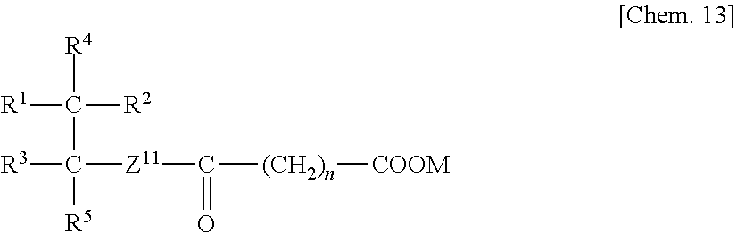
[R4]C(C([R5])([Z11]C(=O)[(CH2)n][COOM])[R3])([R2])[R1]
